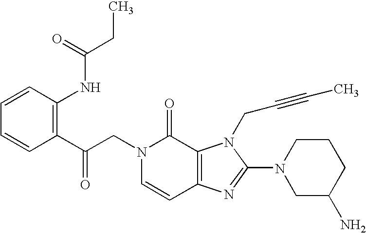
C(N1C=CC2=C(C1=O)N(CC#CC)C(N1CC(N)CCC1)=N2)C(C1=C(NC(CC)=O)C=CC=C1)=O
